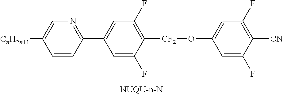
C1([CnH2n+1])=CN=C(C2=CC(F)=C([CF2]OC3=CC(F)=C([CN])C(F)=C3)C(F)=C2)C=C1
